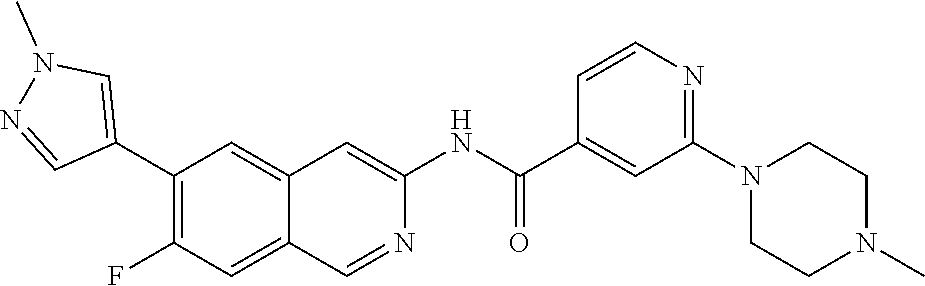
C1(C2=CN(C)N=C2)=C(F)C=C2C(=C1)C=C(NC(C1=CC(N3CCN(C)CC3)=NC=C1)=O)N=C2
